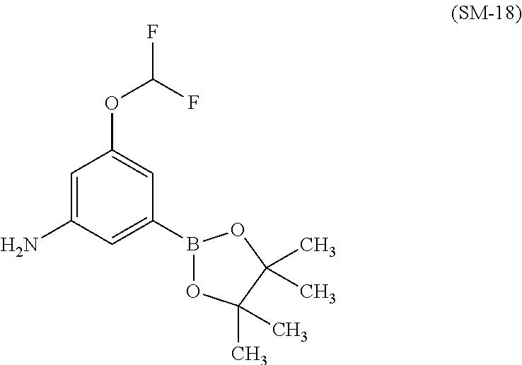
C1(N)=CC(OC(F)F)=CC(B2OC(C)(C)C(C)(C)O2)=C1
